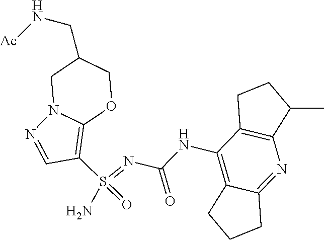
C1(S(=O)(=NC(NC2=C3C(=NC4=C2CCC4C)CCC3)=O)N)=C2OCC(CN[Ac])CN2N=C1
